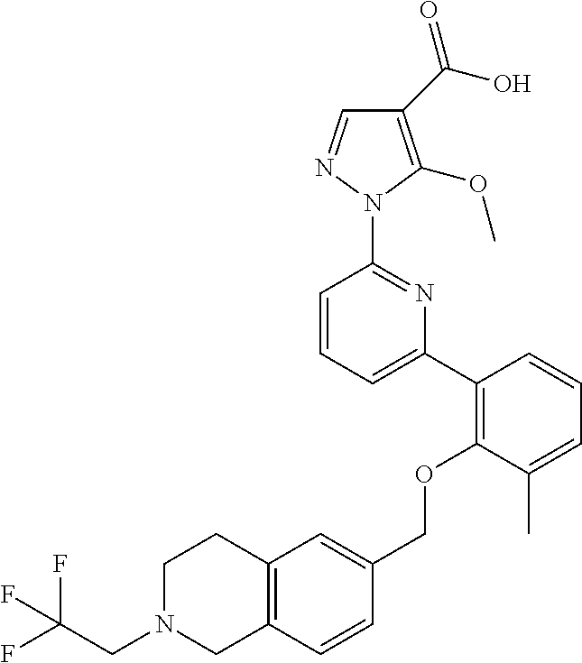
C1(C(O)=O)=C(OC)N(C2=NC(C3=C(OCC4=CC5=C(C=C4)CN(CC(F)(F)F)CC5)C(C)=CC=C3)=CC=C2)N=C1
